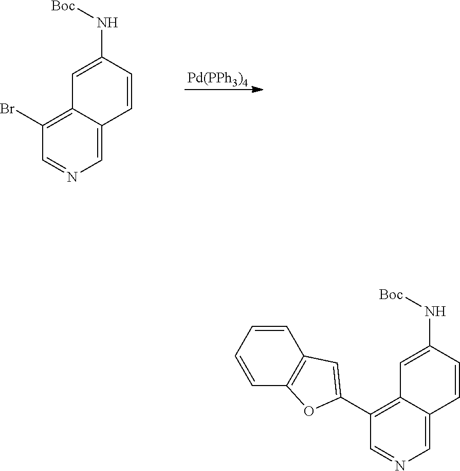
C1=C(N[Boc])C=CC2=CN=CC(Br)=C12.[Pd(PPh3)4].C1=C(N[Boc])C=CC2=CN=CC(C3=CC4=C(C=CC=C4)O3)=C12
